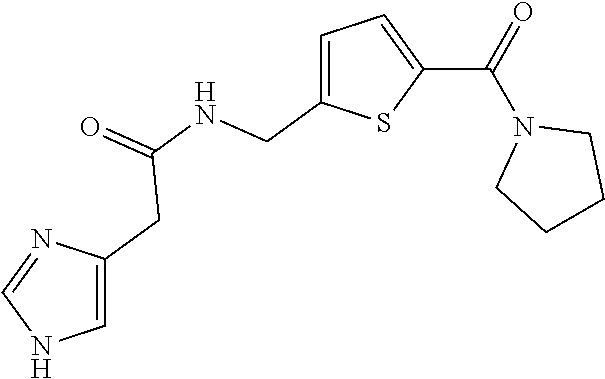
C1=C(CNC(=O)CC2=CNC=N2)SC(C(N2CCCC2)=O)=C1
